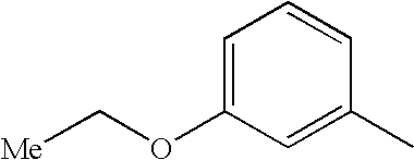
C1=C(OC[Me])C=C(C)C=C1
